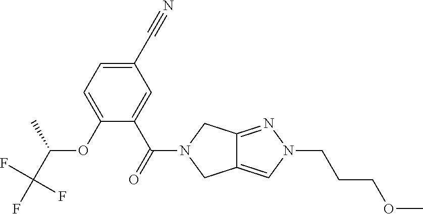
C1(C#N)=CC=C(OC(C)C(F)(F)F)C(C(=O)N2CC3=CN(CCCOC)N=C3C2)=C1
